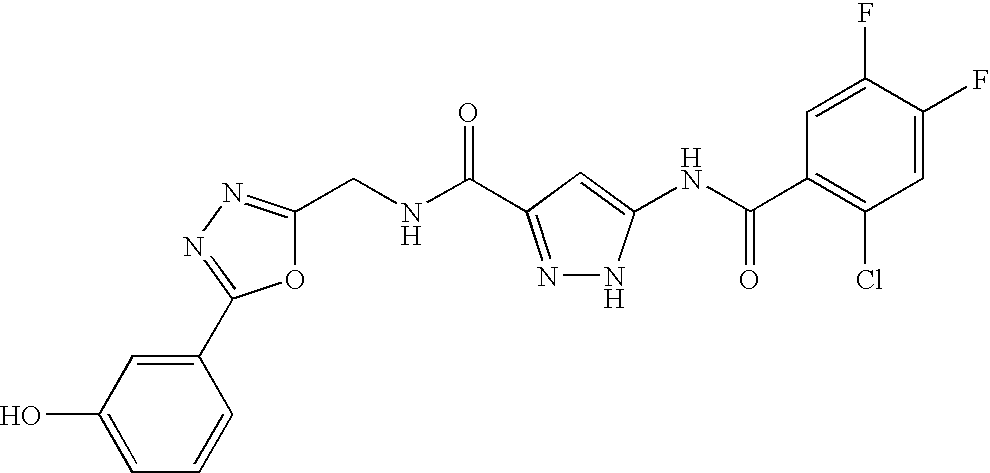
C1(CNC(=O)C2=NNC(NC(C3=C(Cl)C=C(F)C(F)=C3)=O)=C2)=NN=C(C2=CC(O)=CC=C2)O1
